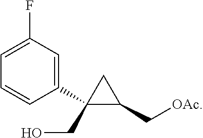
C1(CO)(C2=CC(F)=CC=C2)CC1C[OAc]
